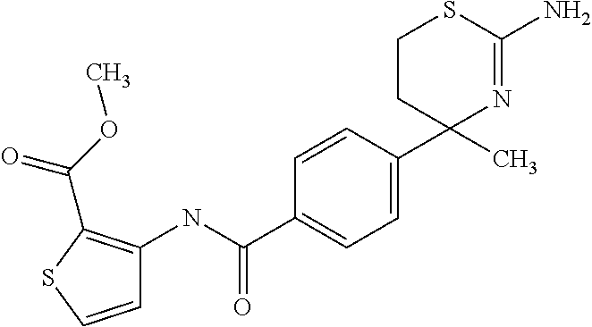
C1CC(C)(C2=CC=C(C(NC3=C(C(OC)=O)SC=C3)=O)C=C2)N=C(N)S1
